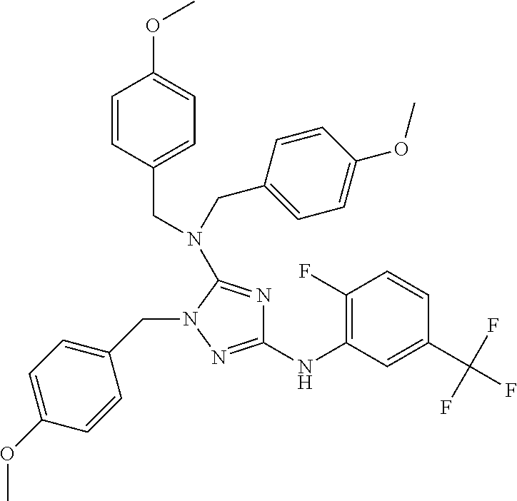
C1(F)=C(NC2=NN(CC3=CC=C(OC)C=C3)C(N(CC3=CC=C(OC)C=C3)CC3=CC=C(OC)C=C3)=N2)C=C(C(F)(F)F)C=C1
